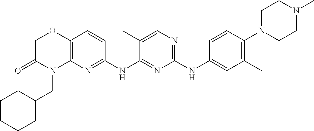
C1(NC2=CC(C)=C(N3CCN(C)CC3)C=C2)=NC=C(C)C(NC2=NC3=C(C=C2)OCC(=O)N3CC2CCCCC2)=N1
